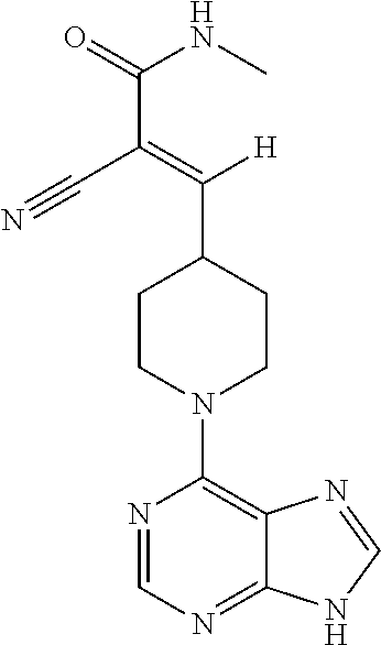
N1=CN=C2C(=C1N1CCC(C([H])=C(C(NC)=O)C#N)CC1)N=CN2
